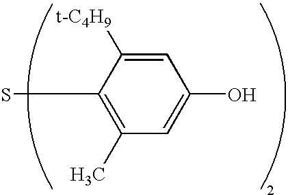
C1=C(O)C=C([t-C4H9])C(S)=C1C
